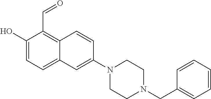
C1(O)=CC=C2C(=C1C=O)C=CC(N1CCN(CC3=CC=CC=C3)CC1)=C2
